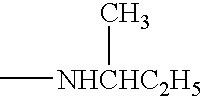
C[NHCHC2H5]C
